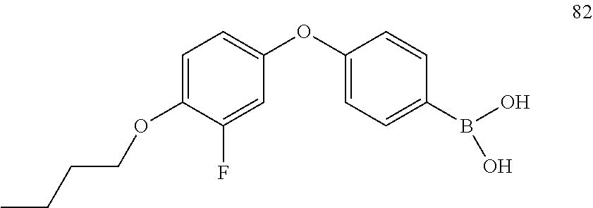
C1(OC2=CC=C(B(O)O)C=C2)=CC=C(OCCCC)C(F)=C1
